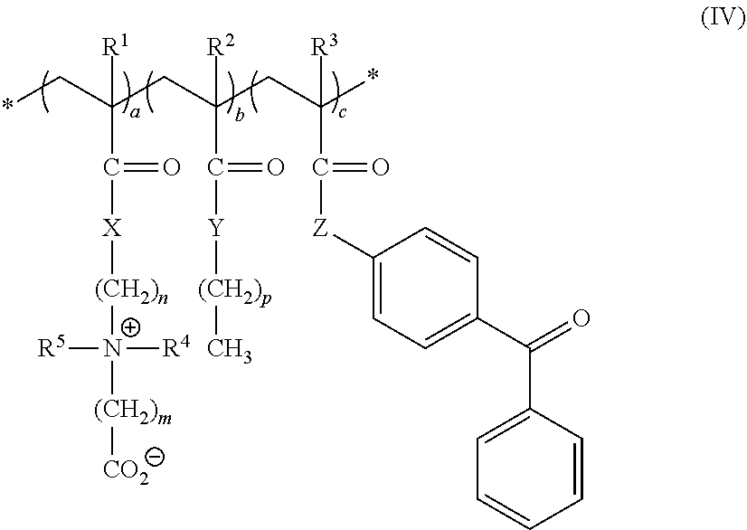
*CC(C(=O)[X][(CH2)n][N+]([(CH2)m][CO2])([R5])[R4])(CC(C(=O)[Y][(CH2)p]C)(CC(*)([R3])C(=O)[Z]C1=CC=C(C(=O)C2=CC=CC=C2)C=C1)[R2])[R1]
